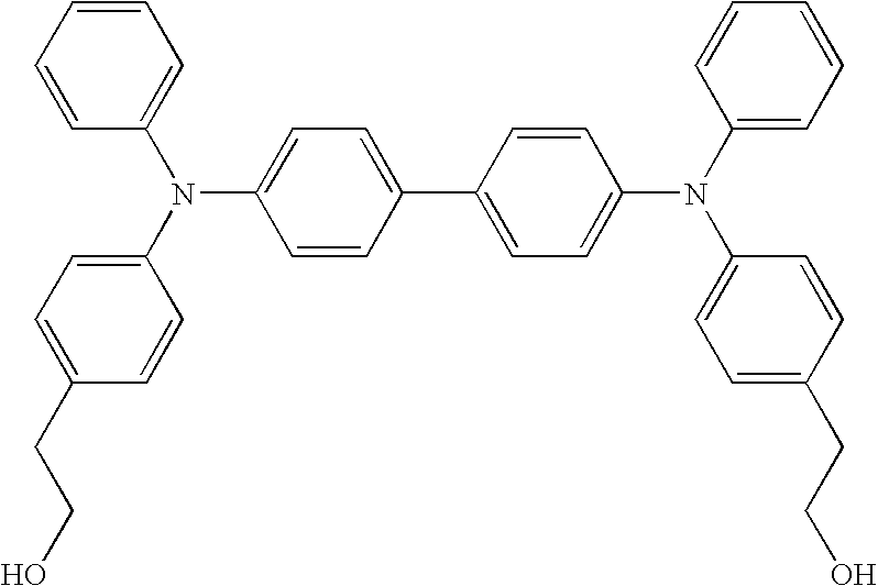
C1=CC=CC=C1N(C1=CC=C(CCO)C=C1)C1=CC=C(C2=CC=C(N(C3=CC=C(CCO)C=C3)C3=CC=CC=C3)C=C2)C=C1
